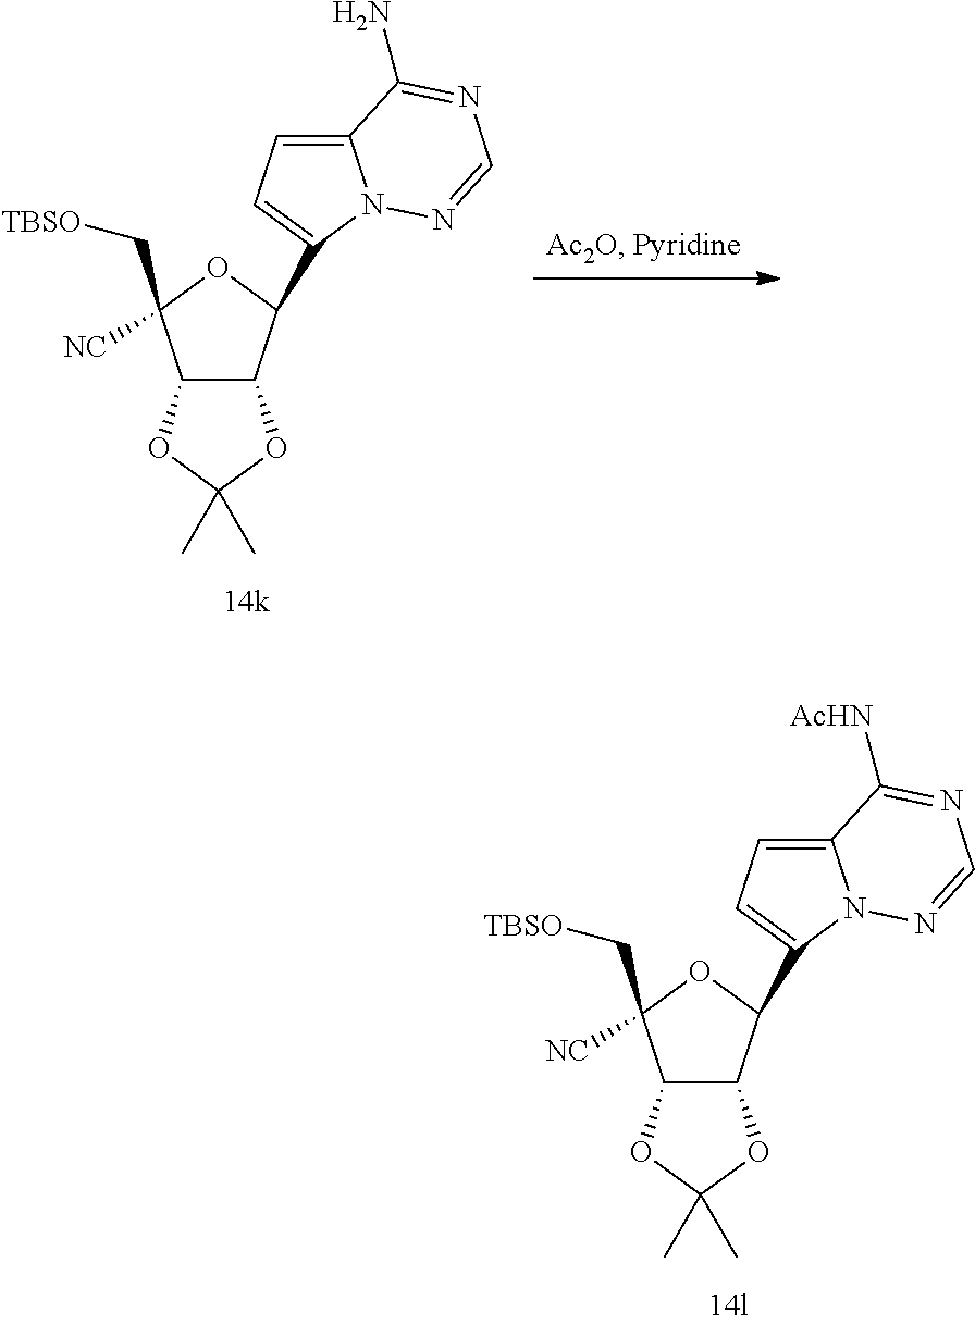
C12C(C(C3=CC=C4N3N=CN=C4N)OC1([NC])C[TBSO])OC(C)(C)O2.C12C(C(C3=CC=C4N3N=CN=C4[AcHN])OC1([NC])C[TBSO])OC(C)(C)O2
